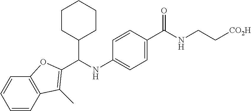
C(NC1=CC=C(C(NCC[CO2H])=O)C=C1)(C1CCCCC1)C1=C(C)C2=C(C=CC=C2)O1
